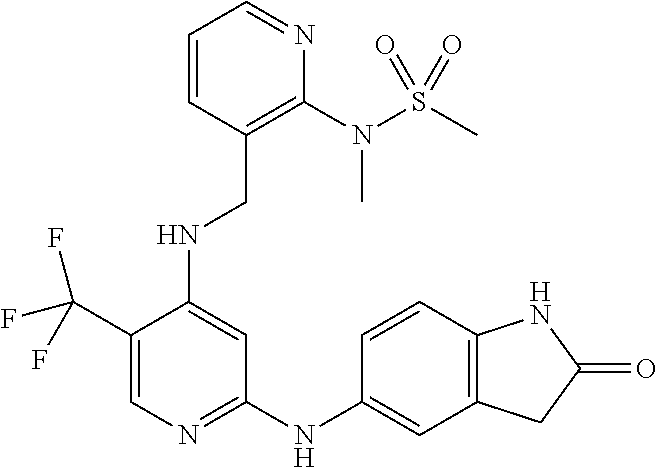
C1(C(F)(F)F)=CN=C(NC2=CC3=C(C=C2)NC(=O)C3)C=C1NCC1=C(N(S(C)(=O)=O)C)N=CC=C1
